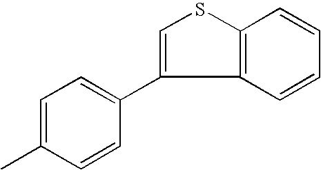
C1=C(C2=CC=C(C)C=C2)C2=C(S1)C=CC=C2
